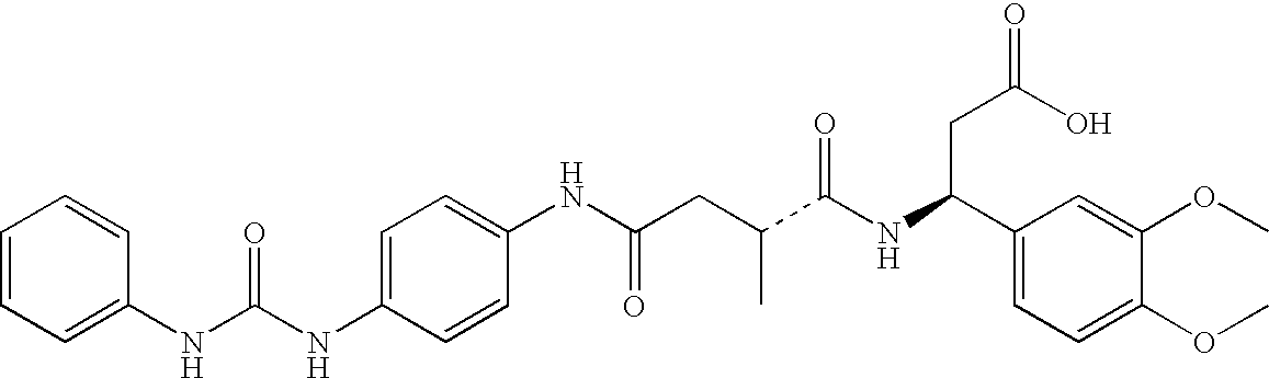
C1=C(NC(NC2=CC=CC=C2)=O)C=CC(NC(CC(C(NC(C2=CC=C(OC)C(OC)=C2)CC(=O)O)=O)C)=O)=C1
